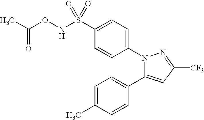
C1=C(S(NOC(C)=O)(=O)=O)C=CC(N2C(C3=CC=C(C)C=C3)=CC([CF3])=N2)=C1
